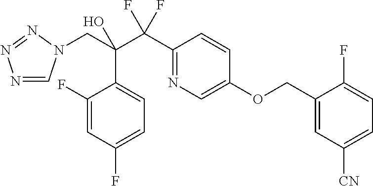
N1=CN(CC(C(C2=NC=C(OCC3=CC([CN])=CC=C3F)C=C2)(F)F)(O)C2=CC=C(F)C=C2F)N=N1
